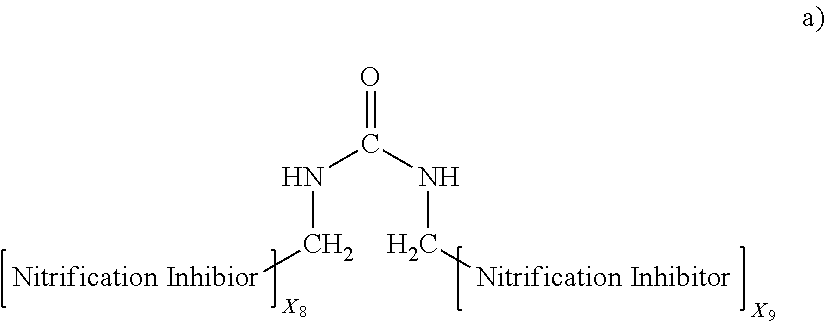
O=C(NC[Nitrification Inhibitor])NC[Nitrification Inhibior]
